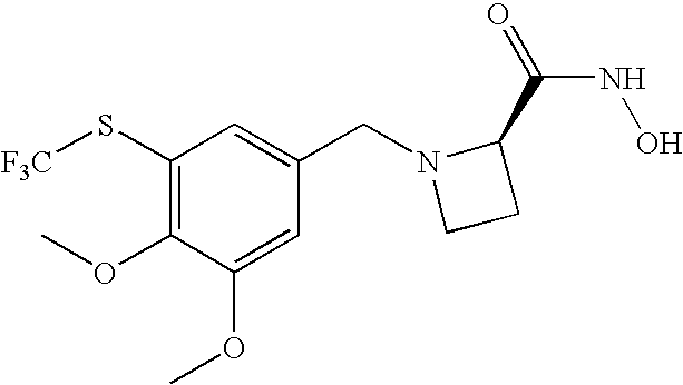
C1(S[F3C])=C(OC)C(OC)=CC(CN2CCC2C(=O)NO)=C1
